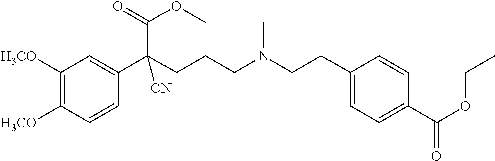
C1([H3CO])=C([H3CO])C=CC(C(CCCN(CCC2=CC=C(C(OCC)=O)C=C2)C)(C(=O)OC)[CN])=C1
